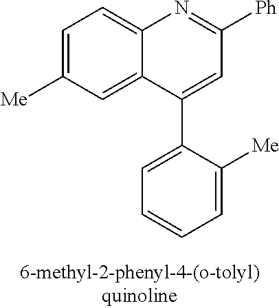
C1=C([Me])C=C2C(=C1)N=C([Ph])C=C2C1=CC=CC=C1[Me]
